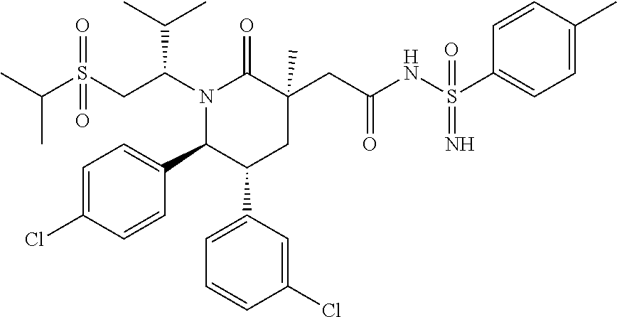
S(CC(N1C(=O)C(CC(=O)NS(C2=CC=C(C)C=C2)(=N)=O)(C)CC(C2=CC=CC(Cl)=C2)C1C1=CC=C(Cl)C=C1)C(C)C)(=O)(=O)C(C)C
